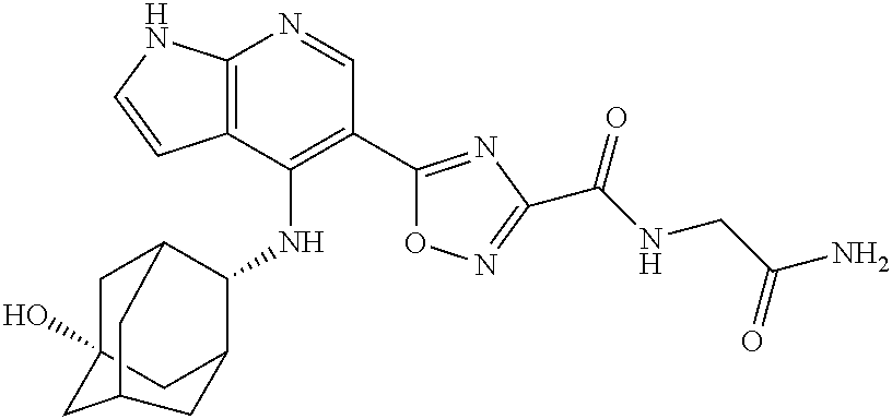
C12=C(C(NC3C4CC5(O)CC3CC(C5)C4)=C(C3=NC(C(NCC(N)=O)=O)=NO3)C=N1)C=CN2
